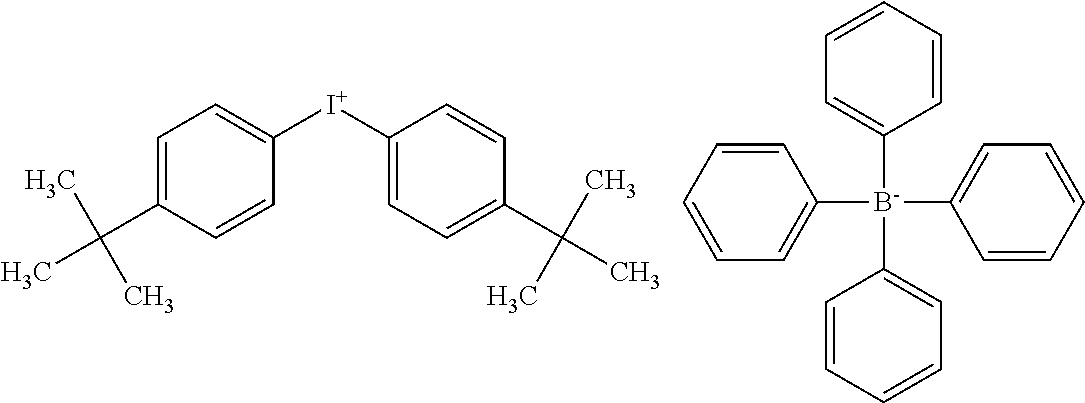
C1=C(C(C)(C)C)C=CC([I+]C2=CC=C(C(C)(C)C)C=C2)=C1.C1=CC=CC=C1[B-](C1=CC=CC=C1)(C1=CC=CC=C1)C1=CC=CC=C1
